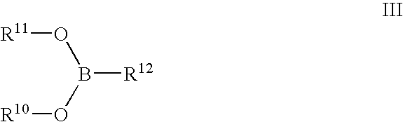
[R10]OB(O[R11])[R12]
